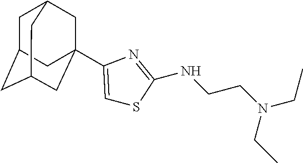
C1C2CC3CC(C4=CSC(NCCN(CC)CC)=N4)(CC1C3)C2
